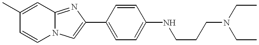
N12C(=NC(C3=CC=C(NCCCN(CC)CC)C=C3)=C1)C=C(C)C=C2
